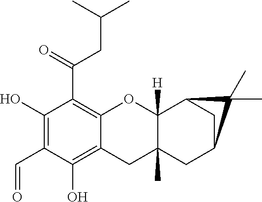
C1(O)=C(C=O)C(O)=C2C(=C1C(=O)CC(C)C)OC1([H])C(C)(C2)CC2CC1C2(C)C
